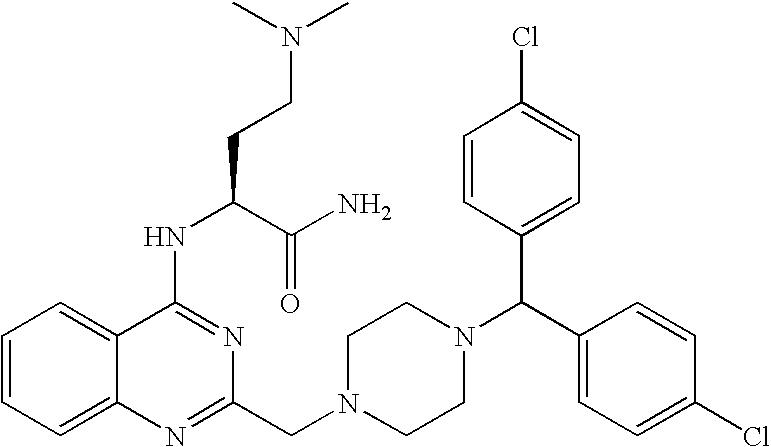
C1=CC=C2C(=C1)C(NC(CCN(C)C)C(N)=O)=NC(CN1CCN(C(C3=CC=C(Cl)C=C3)C3=CC=C(Cl)C=C3)CC1)=N2
